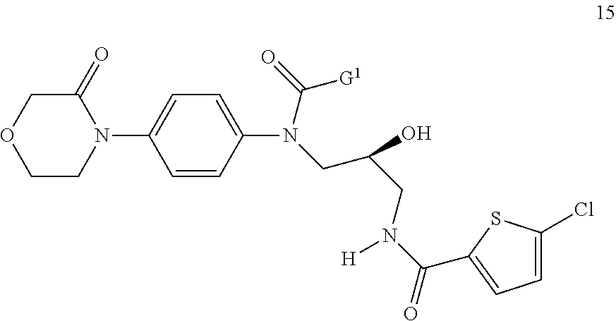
C1CN(C2=CC=C(N(CC(CN(C(C3=CC=C(Cl)S3)=O)[H])O)C([G1])=O)C=C2)C(=O)CO1
